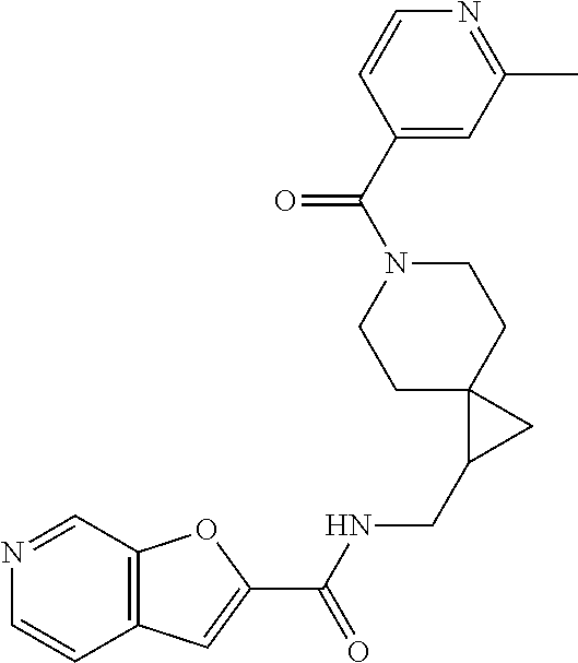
C12=C(C=C(C(NCC3CC34CCN(C(C3=CC(C)=NC=C3)=O)CC4)=O)O1)C=CN=C2
